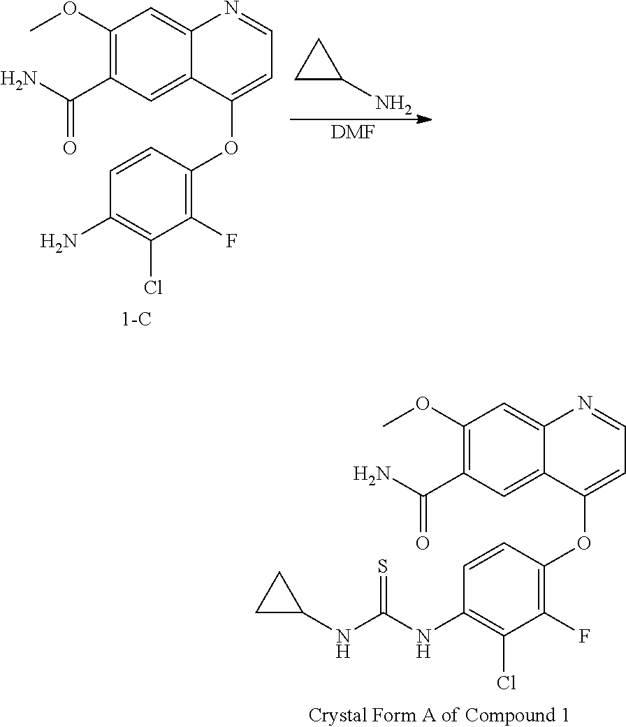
C1(OC)=C(C(N)=O)C=C2C(=C1)N=CC=C2OC1=C(F)C(Cl)=C(N)C=C1.C1C(N)C1.[DMF].C1(OC)=C(C(N)=O)C=C2C(=C1)N=CC=C2OC1=C(F)C(Cl)=C(NC(=S)NC2CC2)C=C1
